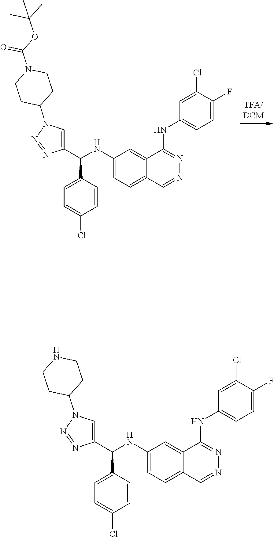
C1(NC(C2=CN(C3CCN(C(OC(C)(C)C)=O)CC3)N=N2)C2=CC=C(Cl)C=C2)=CC=C2C(=C1)C(NC1=CC=C(F)C(Cl)=C1)=NN=C2.C1(NC(C2=CN(C3CCNCC3)N=N2)C2=CC=C(Cl)C=C2)=CC=C2C(=C1)C(NC1=CC=C(F)C(Cl)=C1)=NN=C2
